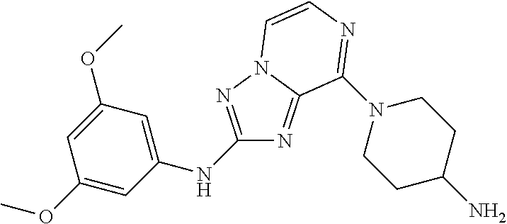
C1(NC2=CC(OC)=CC(OC)=C2)=NN2C(=N1)C(N1CCC(N)CC1)=NC=C2
